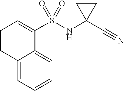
C12=CC=CC=C1C(S(NC1(C#N)CC1)(=O)=O)=CC=C2
